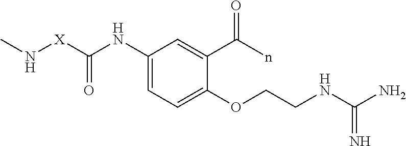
C1(NC([X]NC)=O)=CC=C(OCCNC(N)=N)C(C(n)=O)=C1
